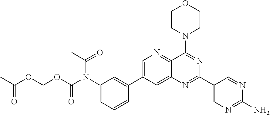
C1=C(C2=CC(N(C(OCOC(C)=O)=O)C(=O)C)=CC=C2)C=C2C(=N1)C(N1CCOCC1)=NC(C1=CN=C(N)N=C1)=N2
